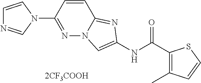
[2CF3COOH].N1(C2=NN3C(=NC(NC(C4=C(C)C=CS4)=O)=C3)C=C2)C=CN=C1
